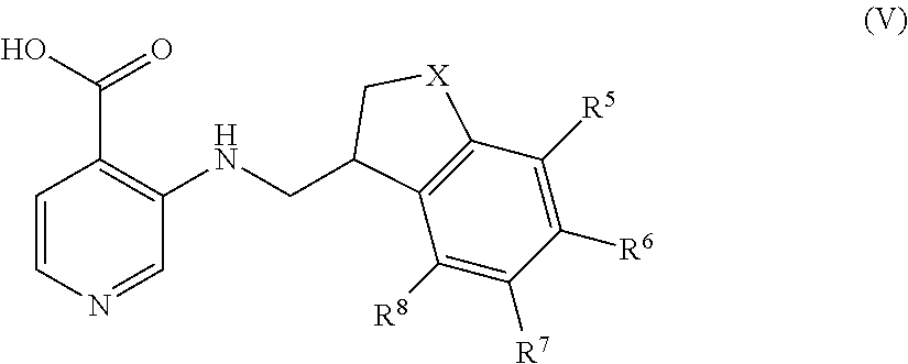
C1([R8])=C([R7])C([R6])=C([R5])C2=C1C(CNC1=C(C(O)=O)C=CN=C1)C[X]2
